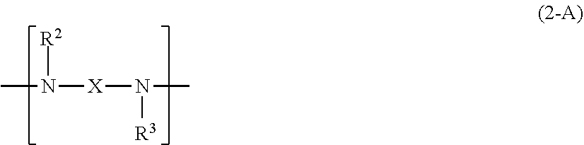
CN([X]N(C)[R3])[R2]
